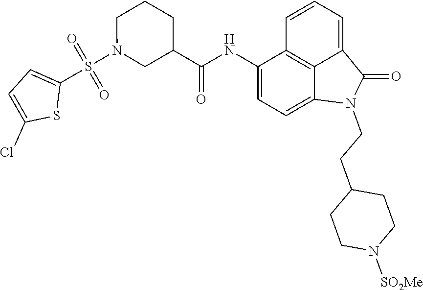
C1(NC(=O)C2CN(S(C3=CC=C(Cl)S3)(=O)=O)CCC2)=CC=C2C3=C1C=CC=C3C(=O)N2CCC1CCN([SO2Me])CC1
